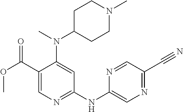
C1(C(OC)=O)=CN=C(NC2=CN=C(C#N)C=N2)C=C1N(C1CCN(C)CC1)C
